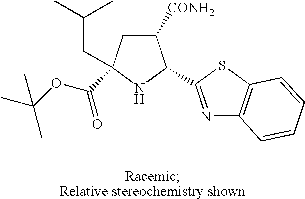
C1([CONH2])CC(CC(C)C)(C(OC(C)(C)C)=O)NC1C1=NC2=C(S1)C=CC=C2
